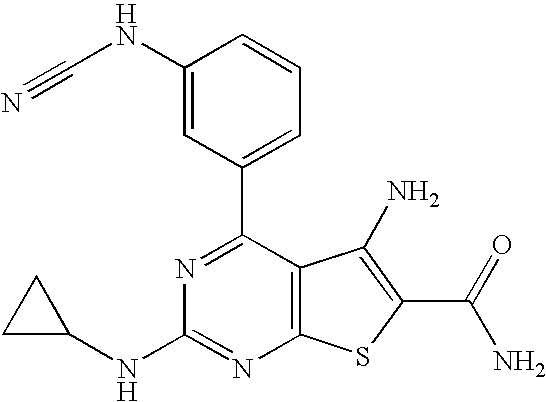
C1(NC#N)=CC(C2=NC(NC3CC3)=NC3=C2C(N)=C(C(N)=O)S3)=CC=C1
